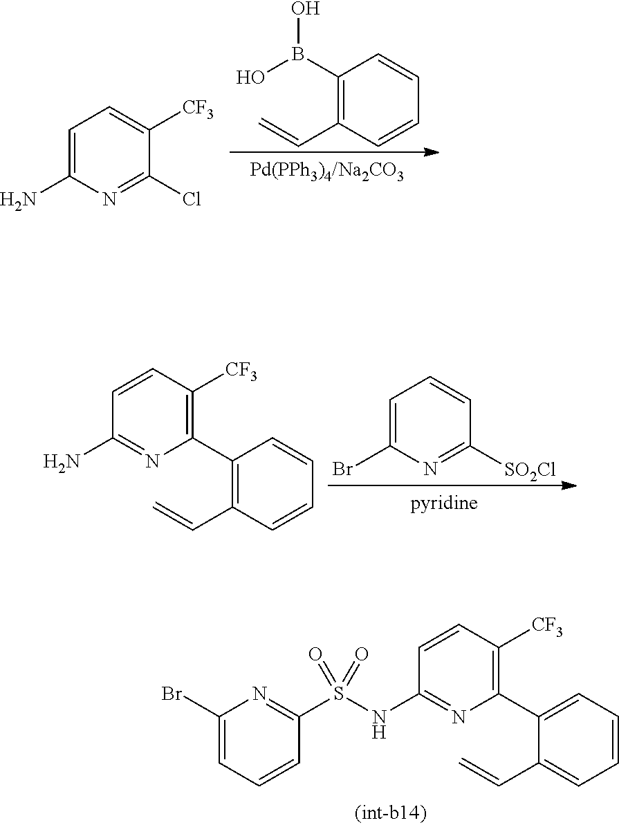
OB(C1=C(C=C)C=CC=C1)O.C1(Cl)=NC(N)=CC=C1[CF3].C1(N)=NC(C2=C(C=C)C=CC=C2)=C([CF3])C=C1.C1=C(Br)N=C([SO2Cl])C=C1.C1=CC=C(Br)N=C1S(NC1=NC(C2=CC=CC=C2C=C)=C([CF3])C=C1)(=O)=O
